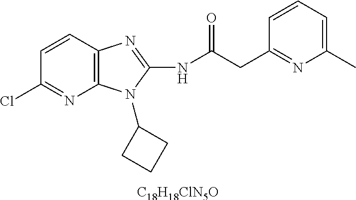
[C18H18ClN5O].C1=CC2=C(N=C1Cl)N(C1CCC1)C(NC(CC1=NC(C)=CC=C1)=O)=N2
